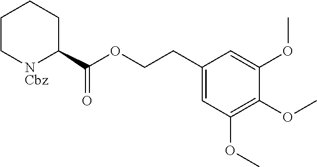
C1C[NCbz]C(C(OCCC2=CC(OC)=C(OC)C(OC)=C2)=O)CC1
